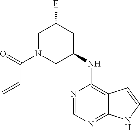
C(N1CC(F)CC(NC2=C3C(=NC=N2)NC=C3)C1)(C=C)=O
